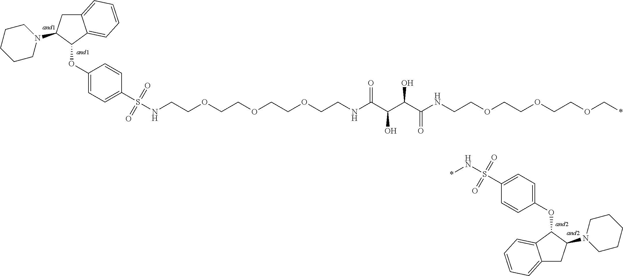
C1(OC2C3=CC=CC=C3CC2N2CCCCC2)=CC=C(S(NCCOCCOCCOCCNC(C(C(C(NCCOCCOCCOC*)=O)O)O)=O)(=O)=O)C=C1.C1=CC(OC2C3=CC=CC=C3CC2N2CCCCC2)=CC=C1S(N*)(=O)=O
